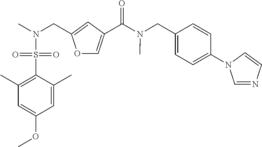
O1C=C(C(N(C)CC2=CC=C(N3C=NC=C3)C=C2)=O)C=C1CN(C)S(=O)(=O)C1=C(C)C=C(OC)C=C1C
